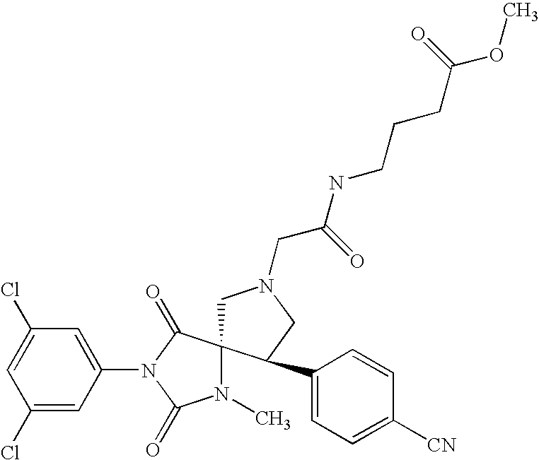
C1(Cl)=CC(N2C(=O)N(C)C3(C2=O)CN(CC(NCCCC(OC)=O)=O)CC3C2=CC=C([CN])C=C2)=CC(Cl)=C1
